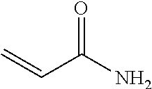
C=CC(N)=O
